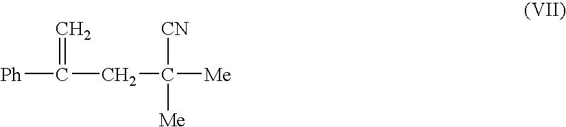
[Ph]C(=C)CC([CN])([Me])[Me]
